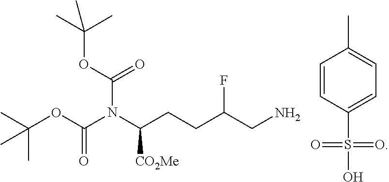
C(OC(N(C(CCC(CN)F)[CO2Me])C(OC(C)(C)C)=O)=O)(C)(C)C.C1=CC(C)=CC=C1S(=O)(=O)O
